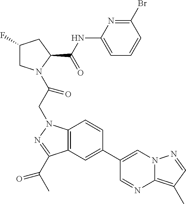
C1(F)CN(C(CN2C3=C(C(C(C)=O)=N2)C=C(C2=CN4C(=C(C)C=N4)N=C2)C=C3)=O)C(C(NC2=CC=CC(Br)=N2)=O)C1
